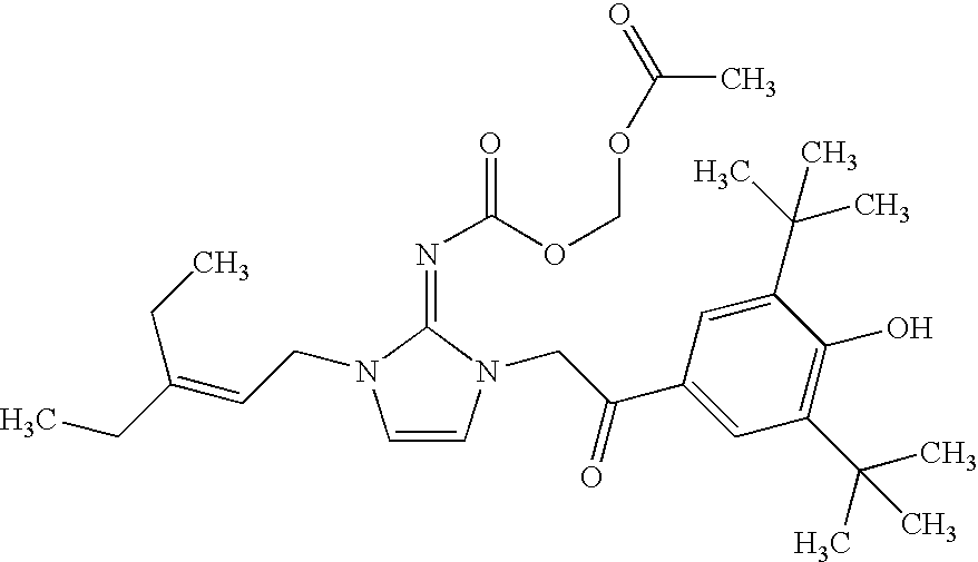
N(=C1N(CC=C(CC)CC)C=CN1CC(C1=CC(C(C)(C)C)=C(O)C(C(C)(C)C)=C1)=O)C(=O)OCOC(C)=O
